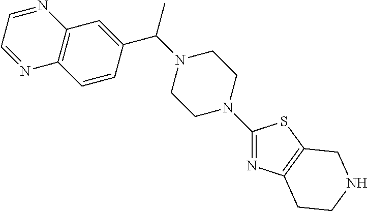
C1(N2CCN(C(C3=CC4=C(C=C3)N=CC=N4)C)CC2)=NC2=C(S1)CNCC2
